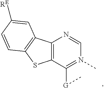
C12=C(C([G]C)=N(C)C=N1)SC1=C2C=C([RE])C=C1
